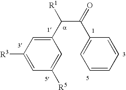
C1(C(C(C2=CC=CC=C2)=O)[R1])=CC([R3])=CC([R5])=C1
